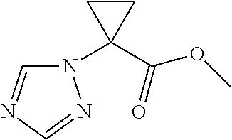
N1(C2(C(=O)OC)CC2)C=NC=N1
